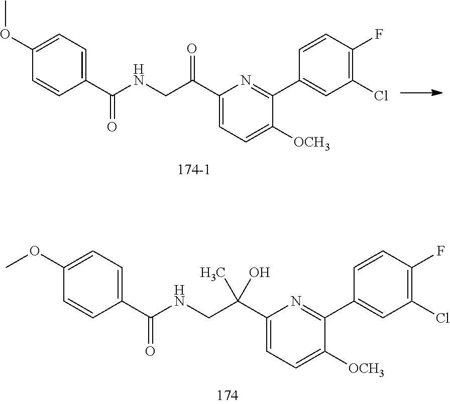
C1(OC)=CC=C(C(NCC(C2=CC=C([OCH3])C(C3=CC(Cl)=C(F)C=C3)=N2)(C)O)=O)C=C1.C1(OC)=CC=C(C(NCC(C2=CC=C([OCH3])C(C3=CC(Cl)=C(F)C=C3)=N2)=O)=O)C=C1
